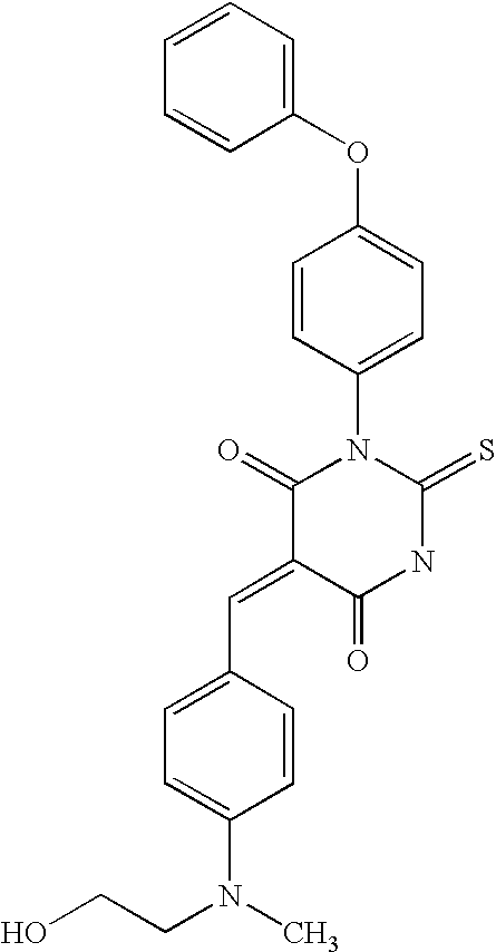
C1(OC2=CC=C(N3C(=O)C(=CC4=CC=C(N(C)CCO)C=C4)C(=O)NC3=S)C=C2)=CC=CC=C1
